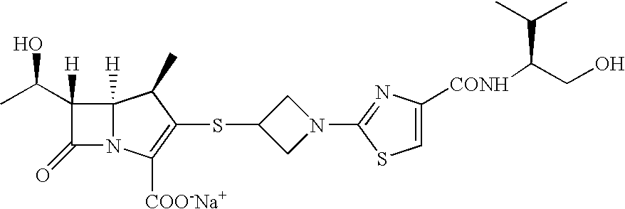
C12([H])N(C([COO-Na+])=C(SC3CN(C4=NC([CONH]C(CO)C(C)C)=CS4)C3)C1C)C(=O)C2([H])C(C)O
